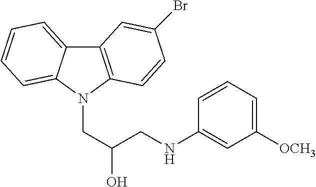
C12=CC=CC=C1N(CC(O)CNC1=CC([OCH3])=CC=C1)C1=C2C=C(Br)C=C1
